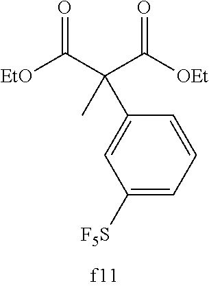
[EtO]C(C(C([OEt])=O)(C1=CC([F5S])=CC=C1)C)=O
